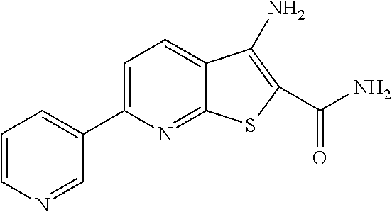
C12=NC(C3=CC=CN=C3)=CC=C1C(N)=C(C(N)=O)S2
